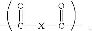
[X](C(C)=O)C(C)=O
